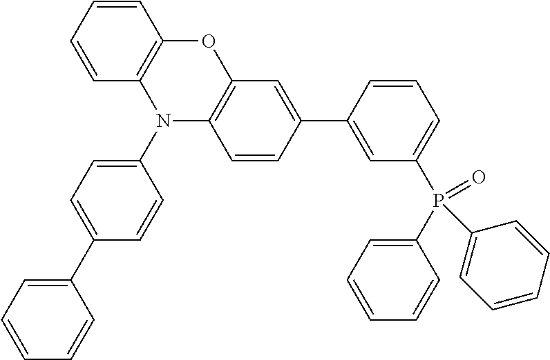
C1(C2=CC(P(C3=CC=CC=C3)(C3=CC=CC=C3)=O)=CC=C2)=CC2=C(C=C1)N(C1=CC=C(C3=CC=CC=C3)C=C1)C1=C(O2)C=CC=C1
